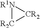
[R1N]1[R2C][CR2]1
